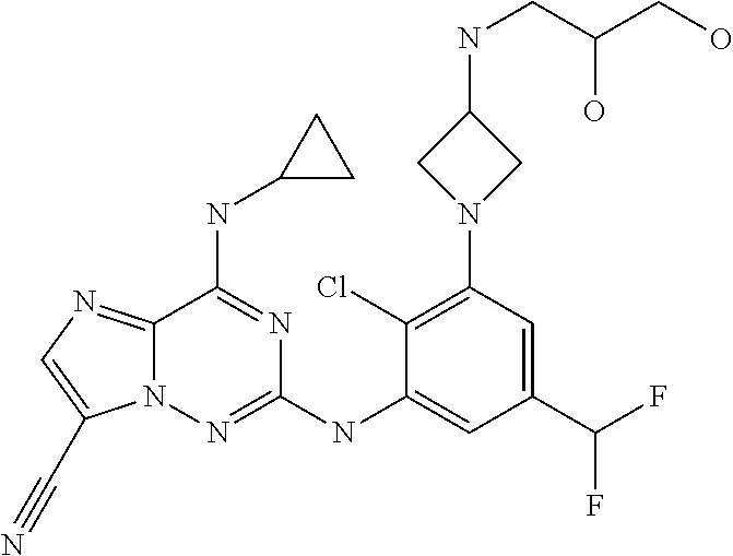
C12=NC=C(C#N)N1N=C(NC1=CC(C(F)F)=CC(N3CC(NCC(CO)O)C3)=C1Cl)N=C2NC1CC1
